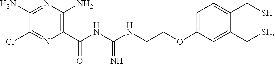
C1=C(OCCNC(NC(=O)C2=C(N)N=C(N)C(Cl)=N2)=N)C=C(C[SH])C(CS)=C1
